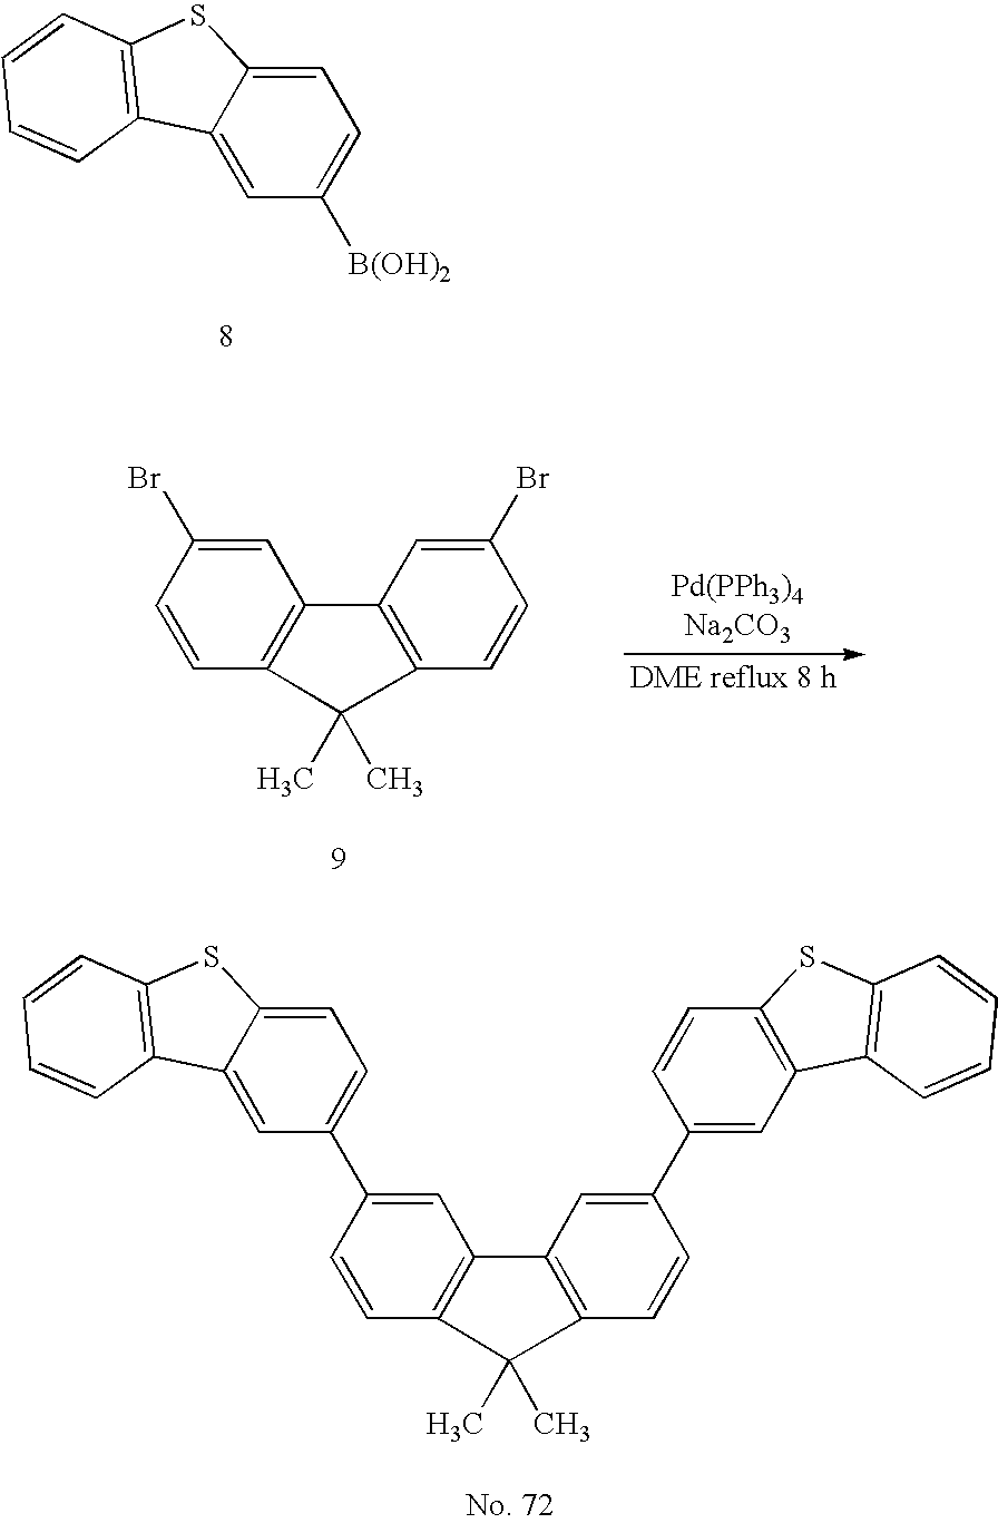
C1=C2C(=CC([B(OH)2])=C1)C1=C(S2)C=CC=C1.C1=C(Br)C=CC2=C1C1=C(C=CC(Br)=C1)C2(C)C.C1=C(C2=CC=C3C(=C2)C2=C(S3)C=CC=C2)C=CC2=C1C1=C(C=CC(C3=CC4=C(C=C3)SC3=C4C=CC=C3)=C1)C2(C)C
